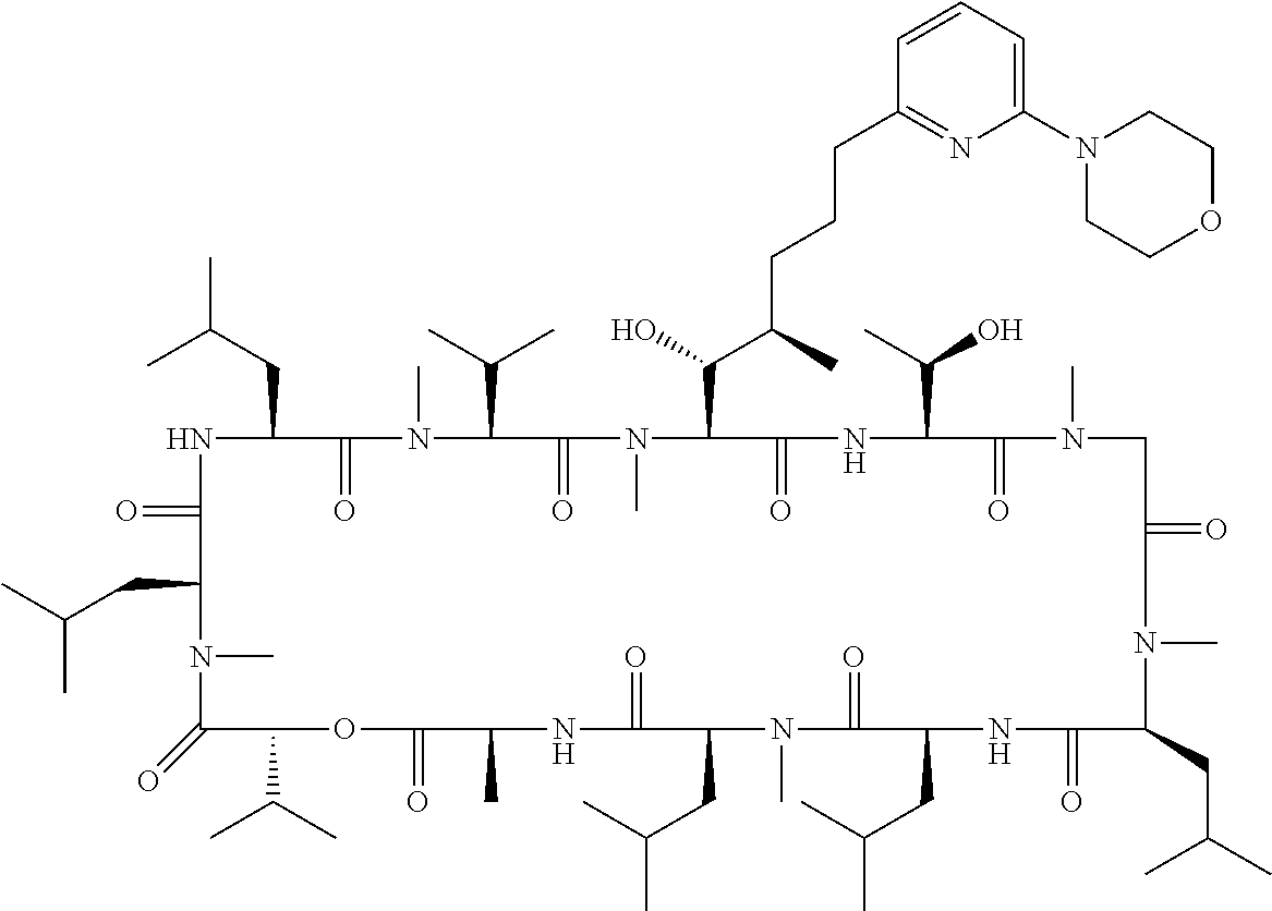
N1C(=O)C(CC(C)C)N(C)C(=O)C(C(C)C)OC(=O)C(C)NC(=O)C(CC(C)C)N(C)C(=O)C(CC(C)C)NC(=O)C(CC(C)C)N(C)C(=O)CN(C)C(=O)C(C(C)O)NC(=O)C(C(O)C(CCCC2=NC(N3CCOCC3)=CC=C2)C)N(C)C(=O)C(C(C)C)N(C)C(=O)C1CC(C)C
